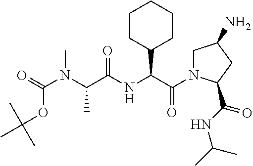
C(OC(N(C(C(NC(C(=O)N1CC(N)CC1C(=O)NC(C)C)C1CCCCC1)=O)C)C)=O)(C)(C)C
